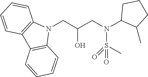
N1(CC(CN(S(=O)(=O)C)C2C(C)CCC2)O)C2=C(C3=C1C=CC=C3)C=CC=C2
